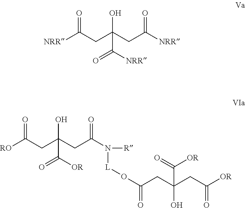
[RO]C(CC(CC(N([R])[L]OC(CC(O)(C([OR])=O)CC(=O)[OR])=O)=O)(O)C(=O)[OR])=O.[NRR]C(CC(CC([NRR])=O)(O)C(=O)[NRR])=O
